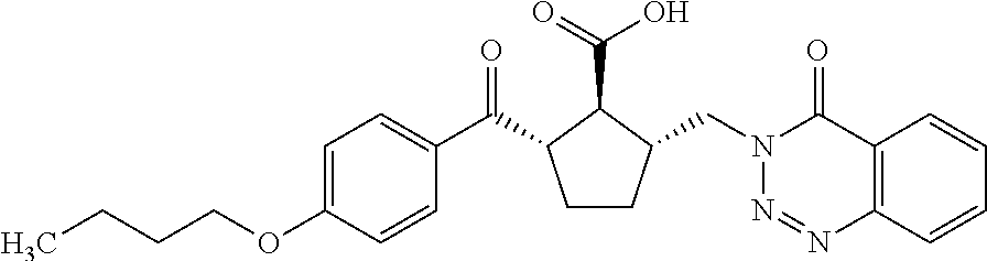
CCCCOC1=CC=C(C(=O)C2CCC(CN3N=NC4=C(C3=O)C=CC=C4)C2C(=O)O)C=C1
